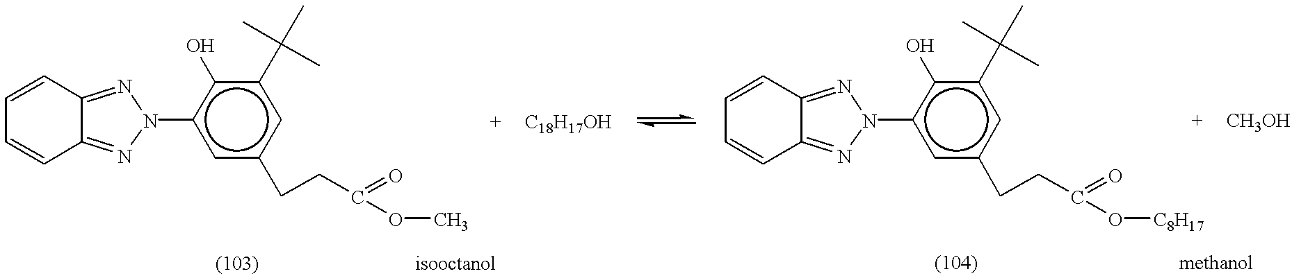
C1=CC2=NN(c3cc(CCC(=O)OC)cc(C(C)(C)C)c3O)N=C2C=C1.C1=CC2=NN(c3cc(CCC(=O)O[C8H17])cc(C(C)(C)C)c3O)N=C2C=C1
